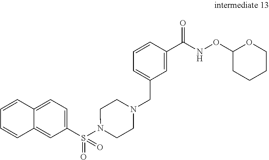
C12=CC(S(N3CCN(CC4=CC=CC(C(NOC5CCCCO5)=O)=C4)CC3)(=O)=O)=CC=C1C=CC=C2
